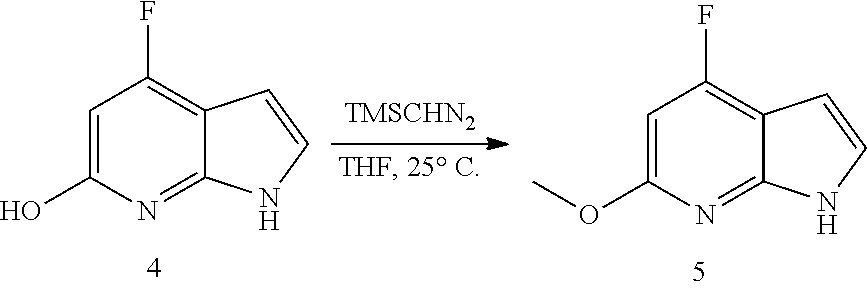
C1=C(O)N=C2C(=C1F)C=CN2.C1=C(OC)N=C2C(=C1F)C=CN2
